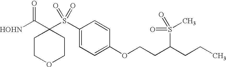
[HOHN]C(C1(S(C2=CC=C(OCCC(CCC)S(C)(=O)=O)C=C2)(=O)=O)CCOCC1)=O
